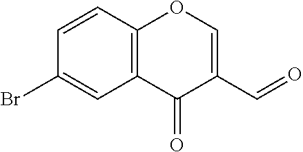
C1=C(C=O)C(=O)C2=C(O1)C=CC(Br)=C2
